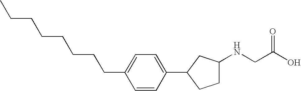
CCCCCCCCC1=CC=C(C2CCC(NCC(O)=O)C2)C=C1
